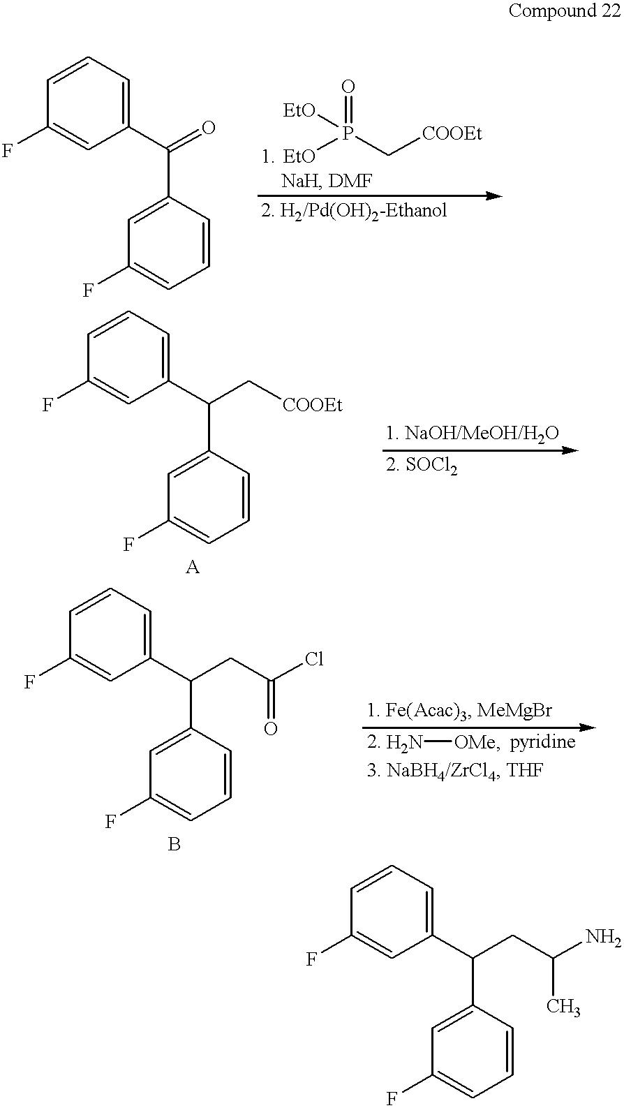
C1(C(C2=CC(F)=CC=C2)=O)=CC=CC(F)=C1.[EtO]P(C[COOEt])(=O)[EtO].C1(C(C2=CC(F)=CC=C2)C[COOEt])=CC=CC(F)=C1.C1(C(C2=CC(F)=CC=C2)CC(Cl)=O)=CC=CC(F)=C1.N[OMe].C1(C(C2=CC(F)=CC=C2)CC(C)N)=CC=CC(F)=C1
